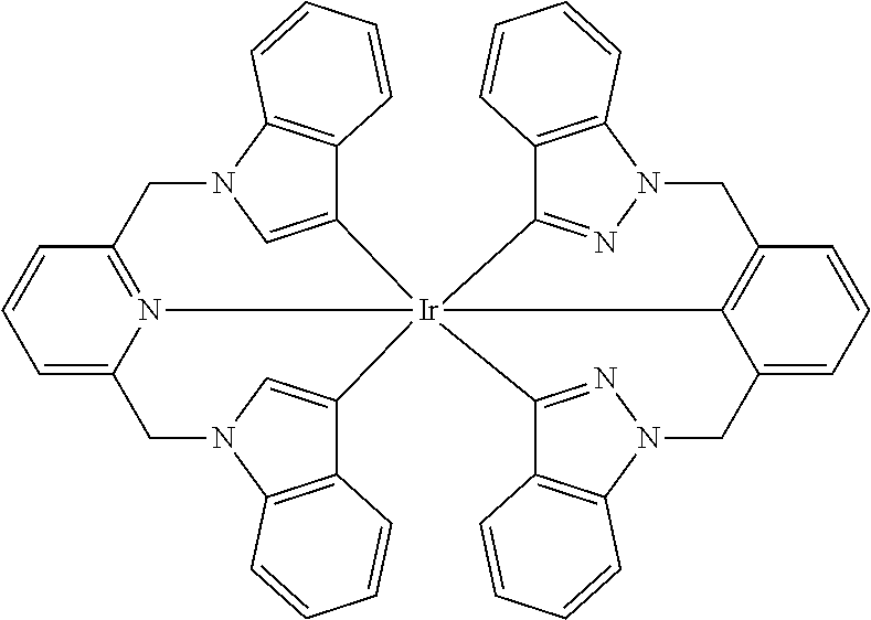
C12=CN(C3=C1C=CC=C3)CC1=N3C(=CC=C1)CN1C=C(C4=C1C=CC=C4)[Ir]2314C2=NN(C3=C2C=CC=C3)CC2=C1C(=CC=C2)CN1N=C4C2=C1C=CC=C2
